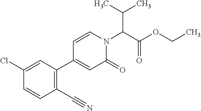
C(C(N1C=CC(C2=C(C#N)C=CC(Cl)=C2)=CC1=O)C(OCC)=O)(C)C
